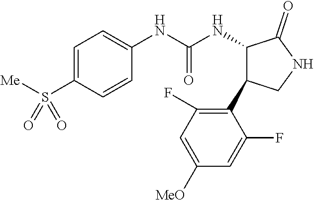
C1=C(S([Me])(=O)=O)C=CC(NC(NC2C(=O)NCC2C2=C(F)C=C([MeO])C=C2F)=O)=C1
